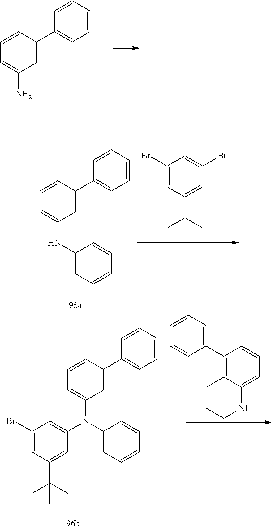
C1(NC2=CC=CC(C3=CC=CC=C3)=C2)=CC=CC=C1.C1(Br)=CC(C(C)(C)C)=CC(Br)=C1.C1=CC(C2=CC=CC=C2)=CC(N)=C1.C1(Br)=CC(C(C)(C)C)=CC(N(C2=CC=CC=C2)C2=CC=CC(C3=CC=CC=C3)=C2)=C1.C1(C2=CC=CC=C2)=C2C(=CC=C1)NCCC2
